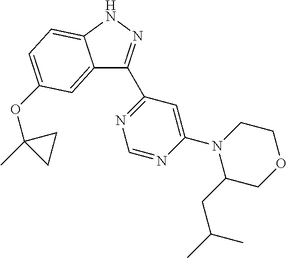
C1(C2=NNC3=CC=C(OC4(C)CC4)C=C23)=NC=NC(N2C(CC(C)C)COCC2)=C1
